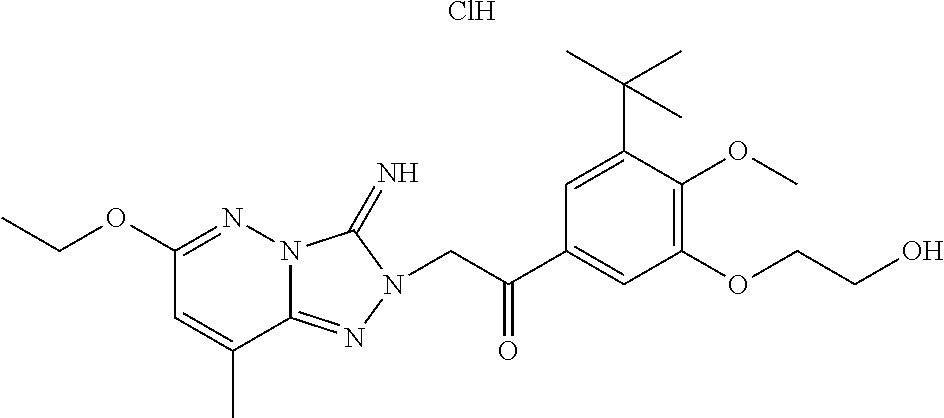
C1(OCC)=NN2C(=NN(CC(C3=CC(OCCO)=C(OC)C(C(C)(C)C)=C3)=O)C2=N)C(C)=C1.Cl
